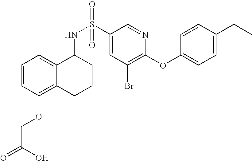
C1=CC(OCC(=O)O)=C2C(=C1)C(NS(C1=CC(Br)=C(OC3=CC=C(CC)C=C3)N=C1)(=O)=O)CCC2
